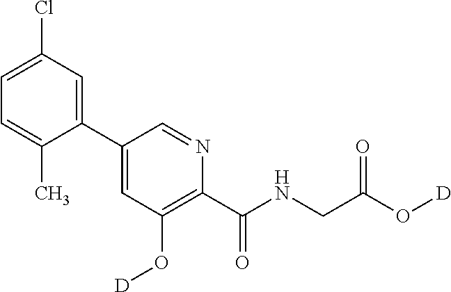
C1(C2=CC(O[D])=C(C(NCC(O[D])=O)=O)N=C2)=CC(Cl)=CC=C1C
